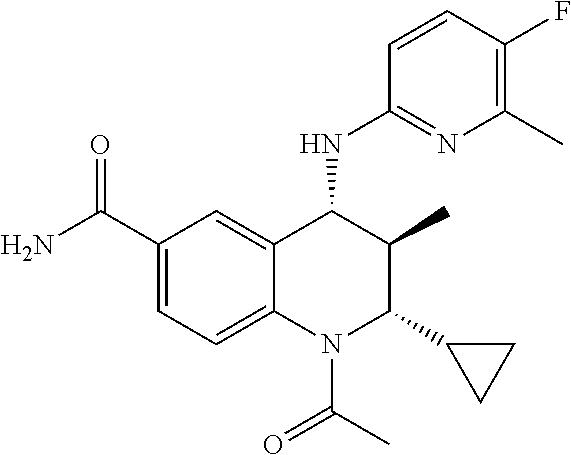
C1(C(N)=O)=CC=C2C(=C1)C(NC1=NC(C)=C(F)C=C1)C(C)C(C1CC1)N2C(C)=O
